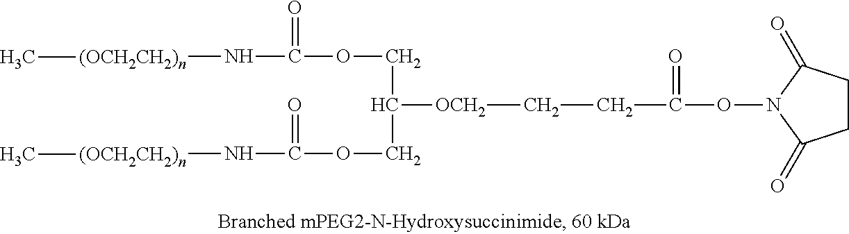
C1CC(=O)N(OC(CC[OCH2]C(COC(N[(OCH2CH2)n]C)=O)COC(N[(OCH2CH2)n]C)=O)=O)C1=O
